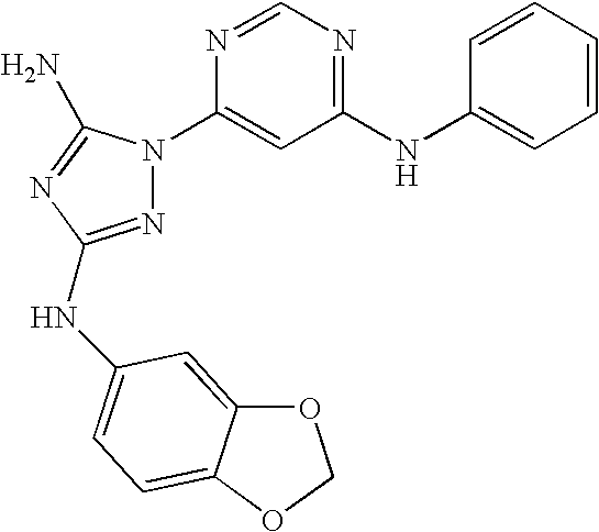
N1=C(NC2=CC=C3C(=C2)OCO3)N=C(N)N1C1=CC(NC2=CC=CC=C2)=NC=N1
